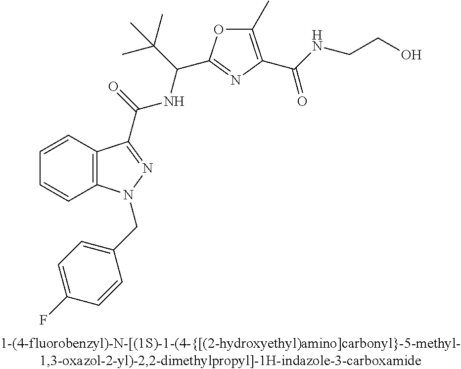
C1=CC2=C(C=C1)N(CC1=CC=C(F)C=C1)N=C2C(NC(C(C)(C)C)C1=NC(C(=O)NCCO)=C(C)O1)=O
